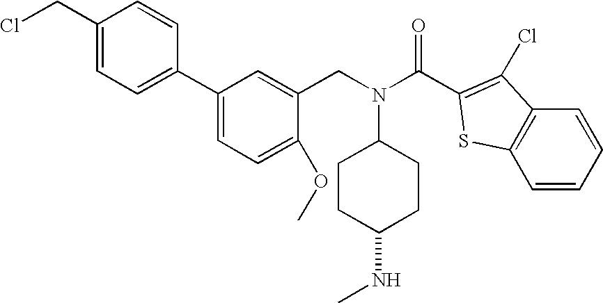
C1CC(NC)CCC1N(CC1=CC(C2=CC=C(CCl)C=C2)=CC=C1OC)C(=O)C1=C(Cl)C2=C(C=CC=C2)S1
